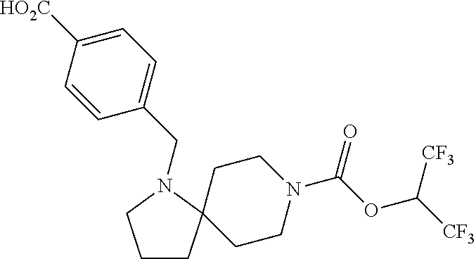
C1CC2(CCN(C(OC([CF3])[CF3])=O)CC2)N(CC2=CC=C([HO2C])C=C2)C1
